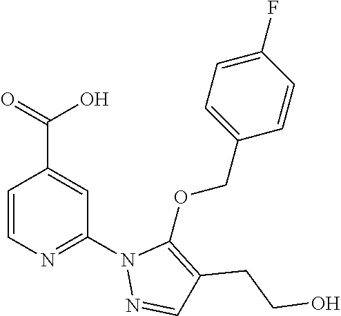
C1=CN=C(N2N=CC(CCO)=C2OCC2=CC=C(F)C=C2)C=C1C(=O)O
